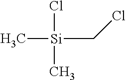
C[Si](CCl)(Cl)C
